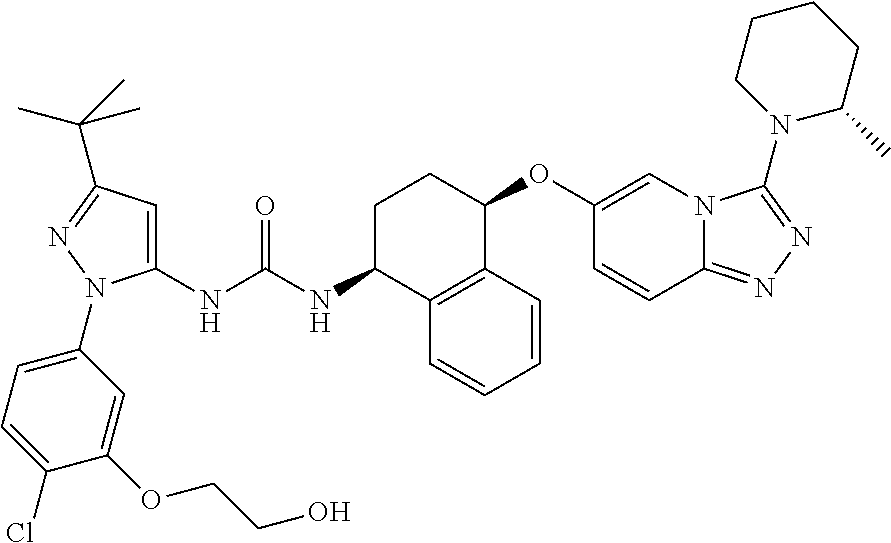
C1(NC(NC2C3=C(C(OC4=CN5C(=NN=C5N5CCCCC5C)C=C4)CC2)C=CC=C3)=O)=CC(C(C)(C)C)=NN1C1=CC=C(Cl)C(OCCO)=C1
